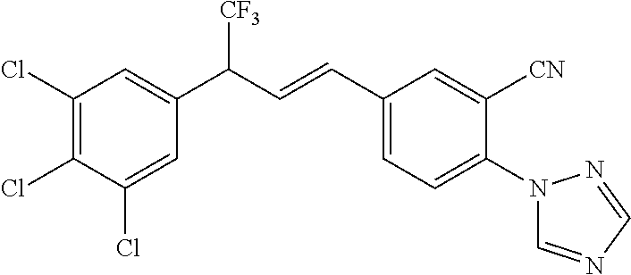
C1(Cl)=CC(C(C=CC2=CC=C(N3C=NC=N3)C([CN])=C2)[CF3])=CC(Cl)=C1Cl
